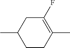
C1(C)CCC(C)=C(F)C1
